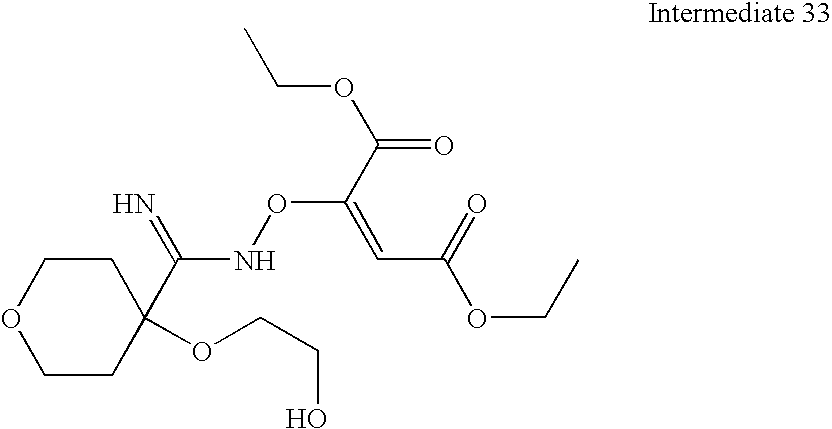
C1(C(NOC(C(=O)OCC)=CC(OCC)=O)=N)(OCCO)CCOCC1
